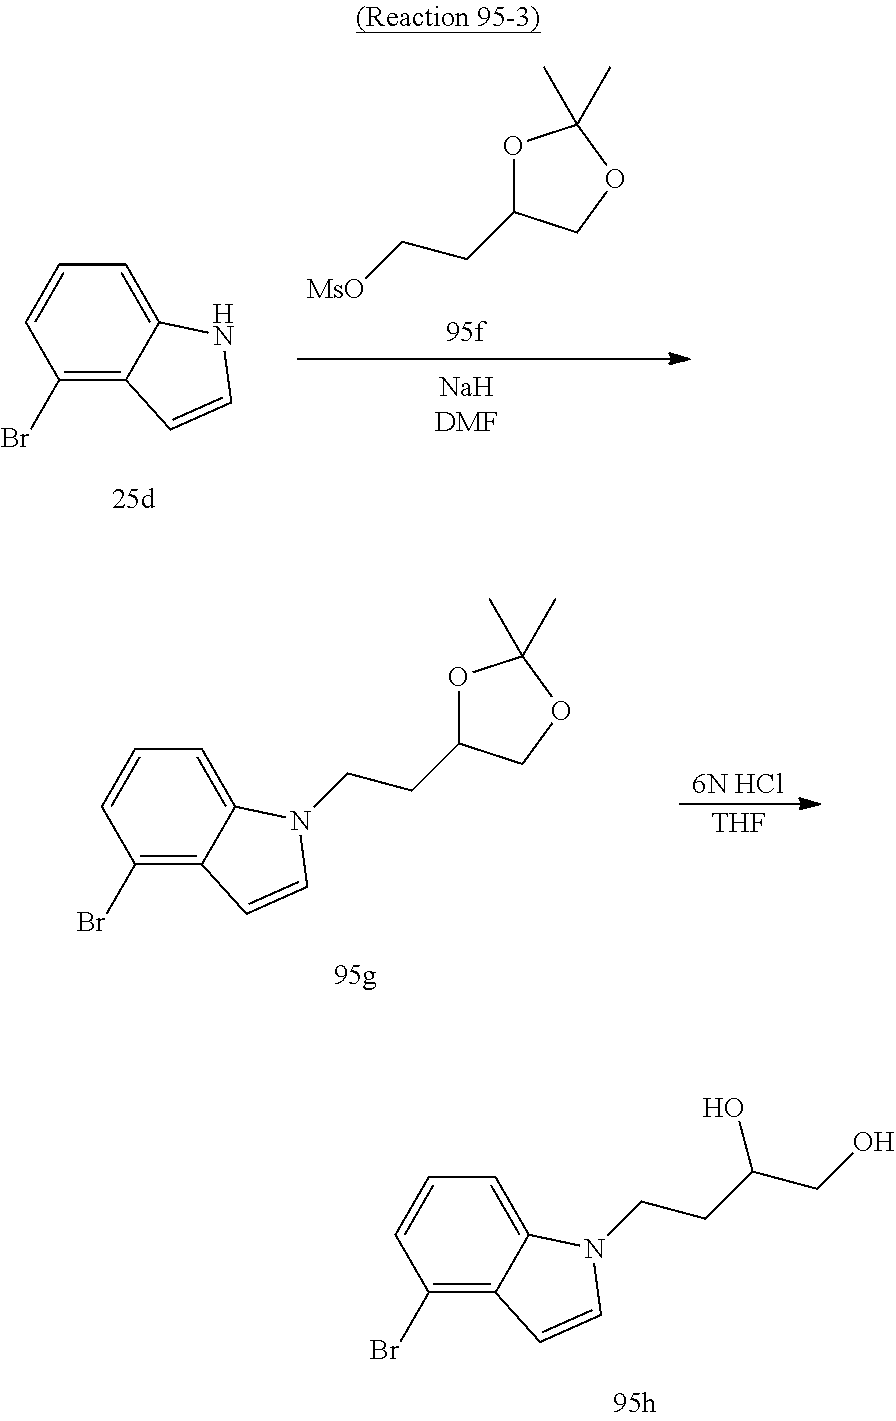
C1(Br)=C2C(=CC=C1)N(CCC(CO)O)C=C2.C1(Br)=C2C(=CC=C1)NC=C2.[MsO]CCC1OC(C)(C)OC1.[6N HCl].[THF].C1(Br)=C2C(=CC=C1)N(CCC1OC(C)(C)OC1)C=C2
